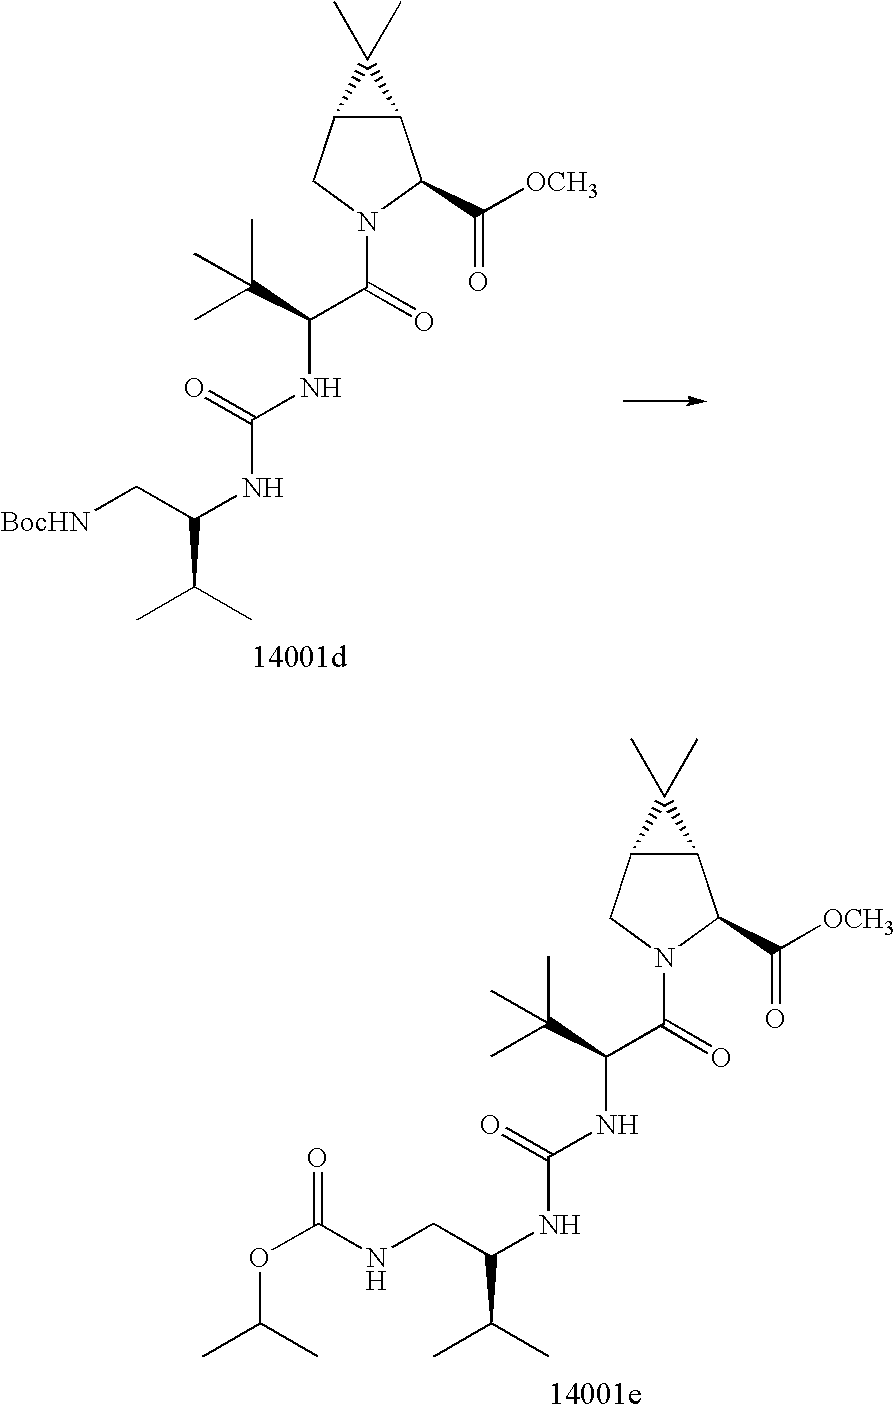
C12C(CN(C(=O)C(C(C)(C)C)NC(NC(C[BocHN])C(C)C)=O)C1C([OCH3])=O)C2(C)C.C12C(CN(C(=O)C(C(C)(C)C)NC(NC(CNC(OC(C)C)=O)C(C)C)=O)C1C([OCH3])=O)C2(C)C
